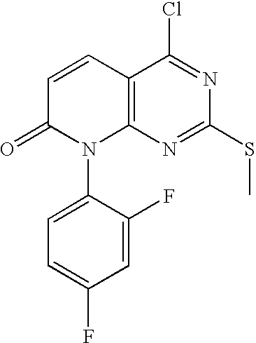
C12=C(N=C(SC)N=C1Cl)N(C1=CC=C(F)C=C1F)C(=O)C=C2
